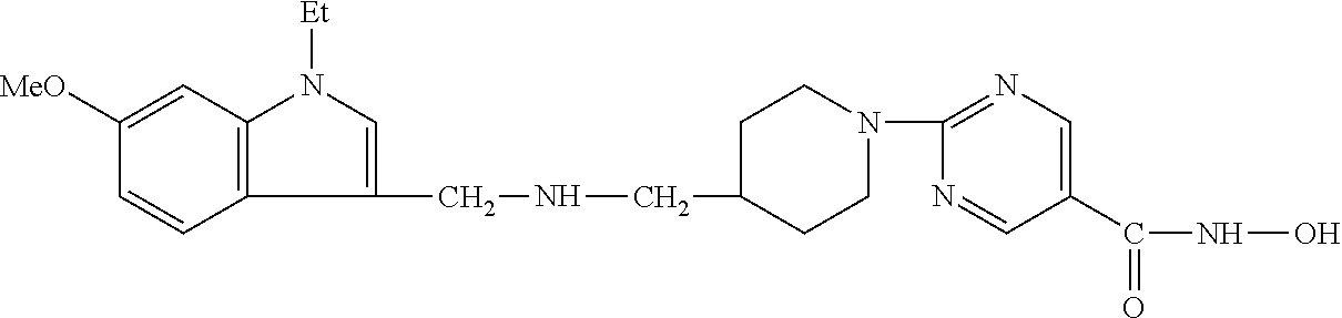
C1(CNCC2CCN(C3=NC=C(C(NO)=O)C=N3)CC2)=CN([Et])C2=C1C=CC([MeO])=C2
